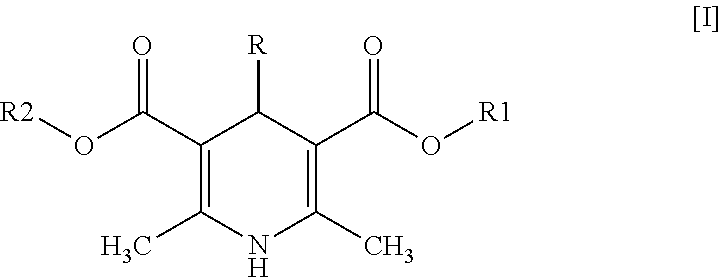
C1(C(O[R2])=O)=C(C)NC(C)=C(C(O[R1])=O)C1[R]
